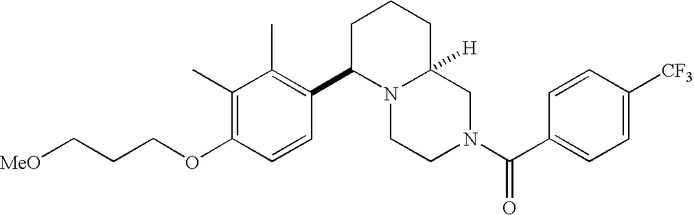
C(COC1=C(C)C(C)=C(C2N3C([H])(CCC2)CN(C(C2=CC=C([CF3])C=C2)=O)CC3)C=C1)C[MeO]
